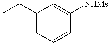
C1(CC)=CC=CC([NHMs])=C1
